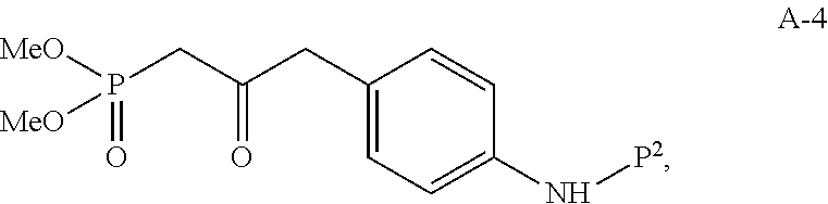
C1(CC(CP(=O)([MeO])[MeO])=O)=CC=C(N[P2])C=C1
